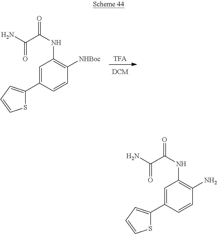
[TFA].C1=C(C2=CC=CS2)C=CC([NHBoc])=C1NC(C(N)=O)=O.C1=C(C2=CC=CS2)C=CC(N)=C1NC(C(N)=O)=O
